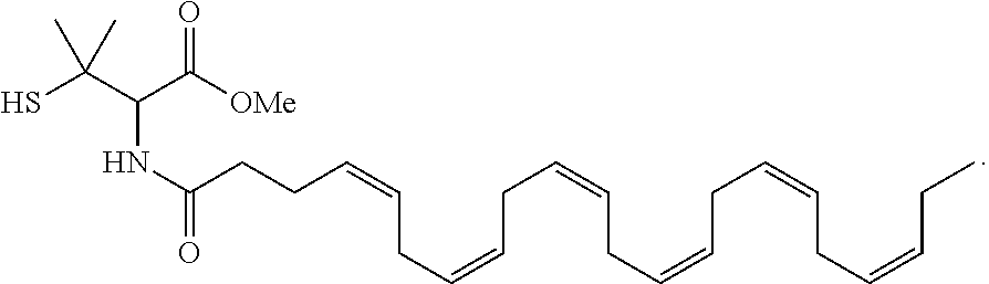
SC(C(C([OMe])=O)NC(CCC=CCC=CCC=CCC=CCC=CCC=CCC)=O)(C)C
